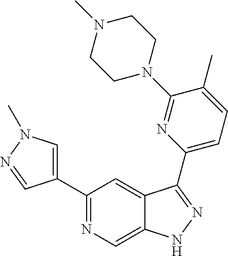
C1(C2=CN(C)N=C2)=NC=C2C(=C1)C(C1=CC=C(C)C(N3CCN(C)CC3)=N1)=NN2
